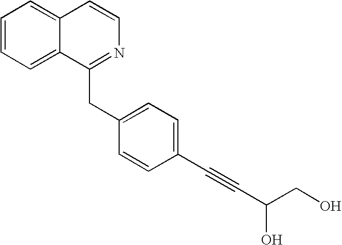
C1=CC=C2C(=C1)C=CN=C2CC1=CC=C(C#CC(CO)O)C=C1
